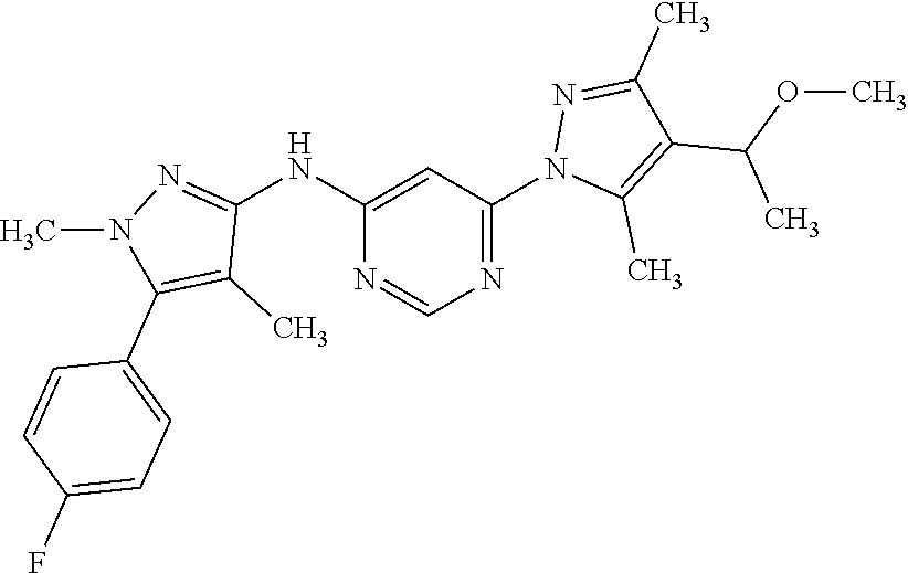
C1(NC2=NN(C)C(C3=CC=C(F)C=C3)=C2C)=CC(N2C(C)=C(C(OC)C)C(C)=N2)=NC=N1
